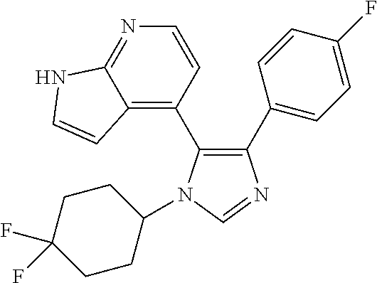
C1(C2=CC=C(F)C=C2)=C(C2=C3C(=NC=C2)NC=C3)N(C2CCC(F)(F)CC2)C=N1
